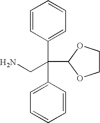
C1=CC(C(CN)(C2=CC=CC=C2)C2OCCO2)=CC=C1
